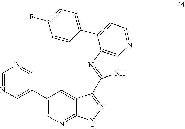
C1=NC=C(C2=CN=C3C(=C2)C(C2=NC4=C(N2)N=CC=C4C2=CC=C(F)C=C2)=NN3)C=N1
